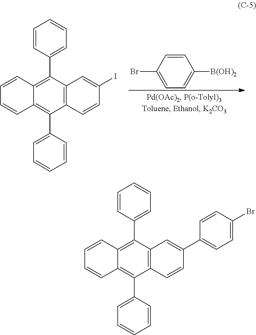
C12=C(C(C3=CC=CC=C3)=C3C(=C1C1=CC=CC=C1)C=CC=C3)C=C(I)C=C2.C1=CC(Br)=CC=C1[B(OH)2].C12=C(C(C3=CC=CC=C3)=C3C(=C1C1=CC=CC=C1)C=CC=C3)C=C(C1=CC=C(Br)C=C1)C=C2
